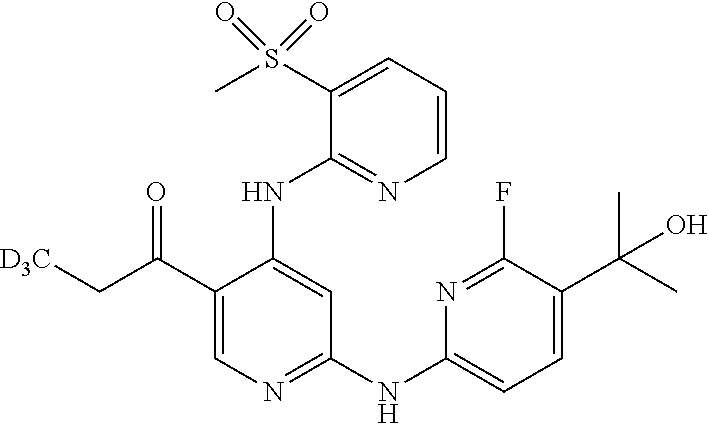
C1=CC=C(S(C)(=O)=O)C(NC2=CC(NC3=CC=C(C(C)(C)O)C(F)=N3)=NC=C2C(C[D3C])=O)=N1
